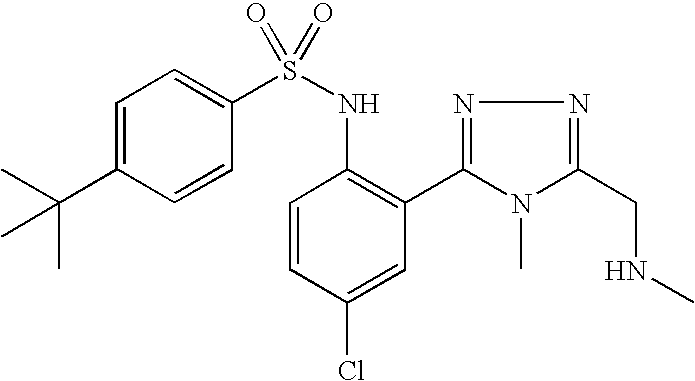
C1=C(C(C)(C)C)C=CC(S(NC2=C(C3=NN=C(CNC)N3C)C=C(Cl)C=C2)(=O)=O)=C1
